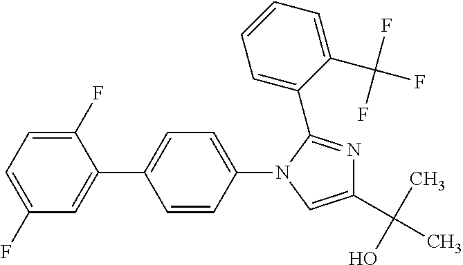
C1(F)=CC=C(F)C(C2=CC=C(N3C=C(C(C)(O)C)N=C3C3=CC=CC=C3C(F)(F)F)C=C2)=C1
